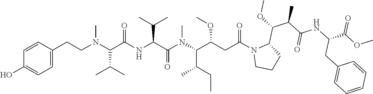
C1=C(CCN(C(C(NC(C(N(C(C(CC(N2CCCC2C(C(C(=O)NC(CC2=CC=CC=C2)C(=O)OC)C)OC)=O)OC)C(CC)C)C)=O)C(C)C)=O)C(C)C)C)C=CC(O)=C1
